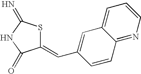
C1(=CC2=CC3=CC=CN=C3C=C2)SC(=N)NC1=O
